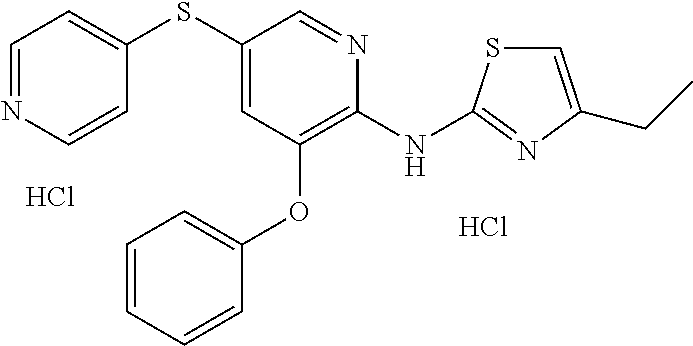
Cl.Cl.C1(SC2=CC(OC3=CC=CC=C3)=C(NC3=NC(CC)=CS3)N=C2)=CC=NC=C1
